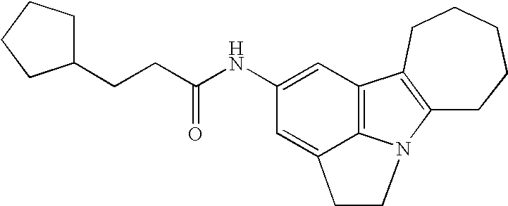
C12=C3C(=CC(NC(CCC4CCCC4)=O)=C1)CCN3C1=C2CCCCC1
